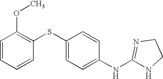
C1=CC=CC(SC2=CC=C(NC3=NCCN3)C=C2)=C1OC
